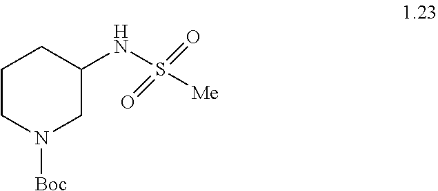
C1CN([Boc])CC(NS([Me])(=O)=O)C1
